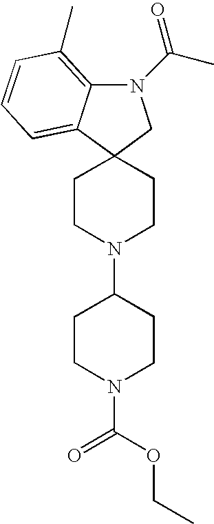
N1(C(C)=O)C2=C(C)C=CC=C2C2(C1)CCN(C1CCN(C(=O)OCC)CC1)CC2
